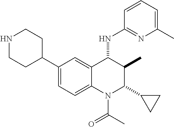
C1(C2CCNCC2)=CC=C2C(=C1)C(NC1=NC(C)=CC=C1)C(C)C(C1CC1)N2C(C)=O
